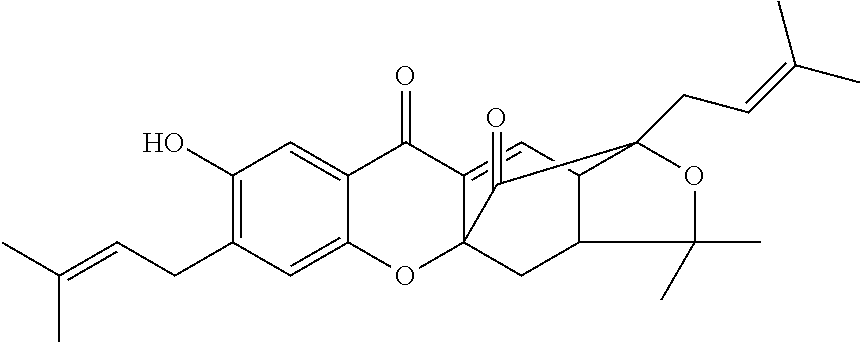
C12=CC(O)=C(CC=C(C)C)C=C1OC13C(=CC4C(C1)C(C)(C)OC4(CC=C(C)C)C3=O)C2=O
